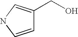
C1=CNC=C1CO
